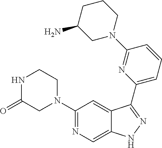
C1(N2CC(=O)NCC2)=NC=C2C(=C1)C(C1=CC=CC(N3CCCC(N)C3)=N1)=NN2
